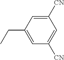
C1([CN])=CC(CC)=CC([CN])=C1
